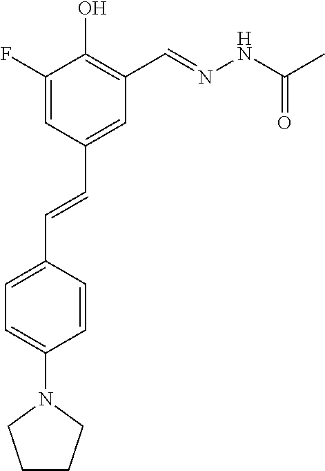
C1=C(F)C(O)=C(C=NNC(C)=O)C=C1C=CC1=CC=C(N2CCCC2)C=C1
